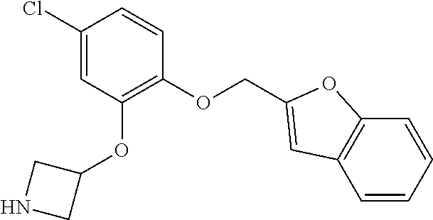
C1(Cl)=CC(OC2CNC2)=C(OCC2=CC3=C(C=CC=C3)O2)C=C1
